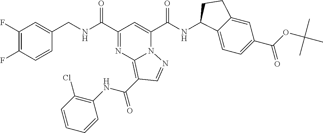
C1(F)=C(F)C=CC(CNC(C2=NC3=C(C(NC4=C(Cl)C=CC=C4)=O)C=NN3C(C(NC3C4=CC=C(C(=O)OC(C)(C)C)C=C4CC3)=O)=C2)=O)=C1
